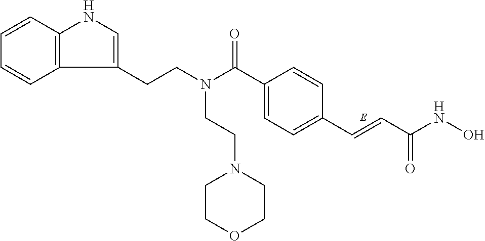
C1=CC2=C(C=C1)C(CCN(CCN1CCOCC1)C(C1=CC=C(C=CC(NO)=O)C=C1)=O)=CN2
